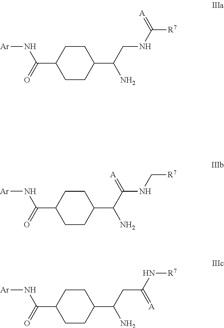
[Ar]NC(=O)C1CCC(C(CNC([R7])=[A])N)CC1.[Ar]NC(=O)C1CCC(C(C(NC[R7])=[A])N)CC1.[Ar]NC(=O)C1CCC(C(CC(N[R7])=[A])N)CC1
